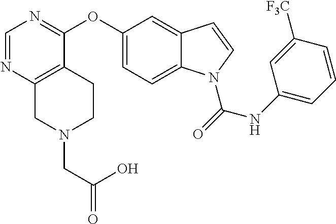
C1=NC2=C(C(OC3=CC=C4C(=C3)C=CN4C(=O)NC3=CC=CC([F3C])=C3)=N1)CCN(CC(O)=O)C2
